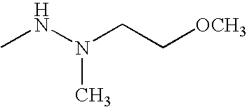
CNN(CC[OCH3])C
